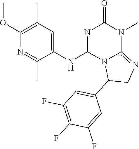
C1(OC)=C(C)C=C(NC2=NC(=O)N(C)C3=NCC(C4=CC(F)=C(F)C(F)=C4)N23)C(C)=N1
